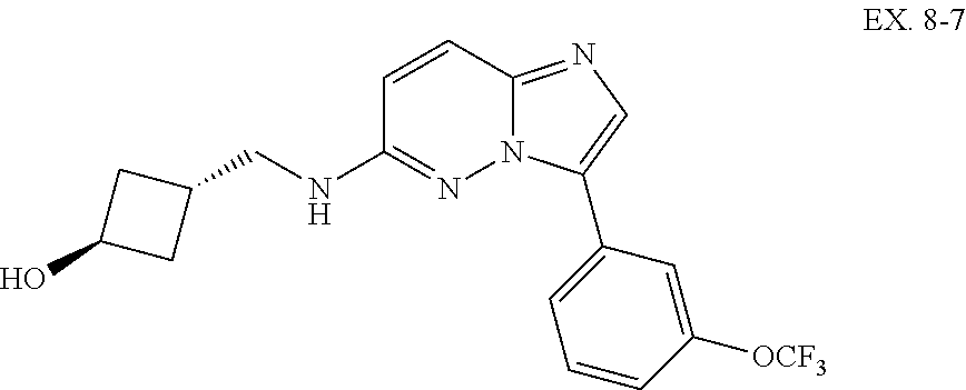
C1=CC2=NC=C(C3=CC=CC([OCF3])=C3)N2N=C1NCC1CC(O)C1
